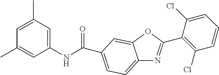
C1=C(C)C=C(NC(=O)C2=CC=C3N=C(C4=C(Cl)C=CC=C4Cl)OC3=C2)C=C1C
